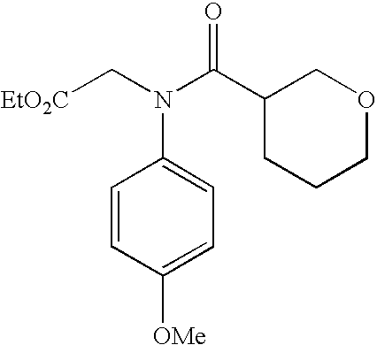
[EtO2C]CN(C(C1CCCOC1)=O)C1=CC=C([OMe])C=C1
